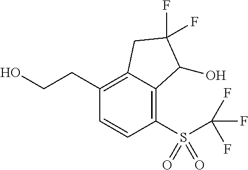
C(C1=C2C(=C(S(=O)(=O)C(F)(F)F)C=C1)C(O)C(F)(F)C2)CO
